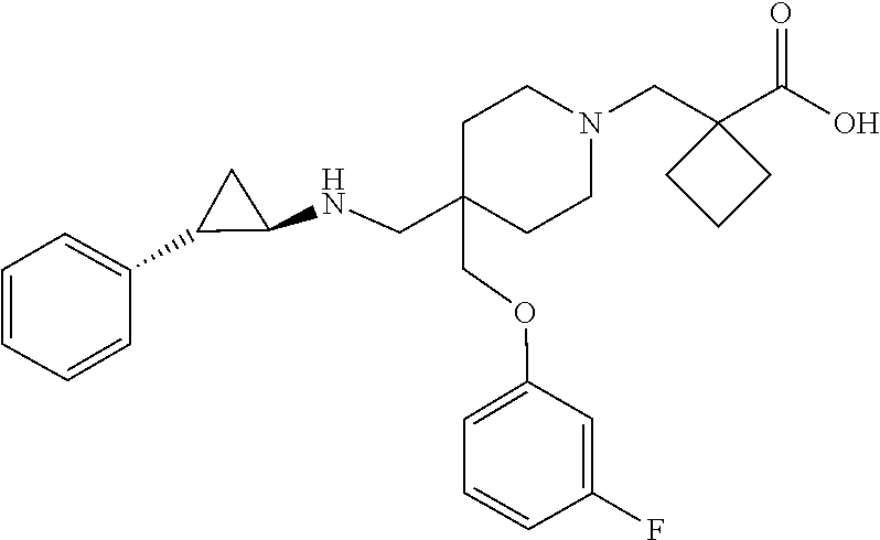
C(OC1=CC=CC(F)=C1)C1(CNC2C(C3=CC=CC=C3)C2)CCN(CC2(C(O)=O)CCC2)CC1
